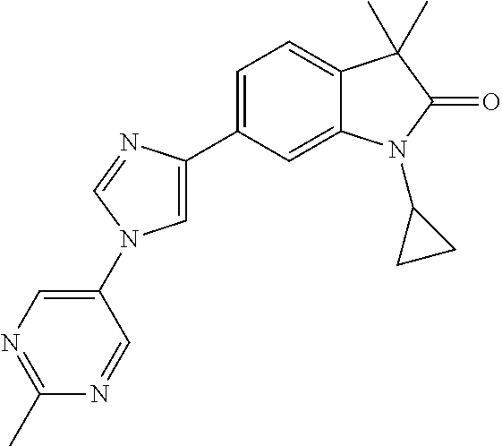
C1(N2C=C(C3=CC=C4C(=C3)N(C3CC3)C(=O)C4(C)C)N=C2)=CN=C(C)N=C1
